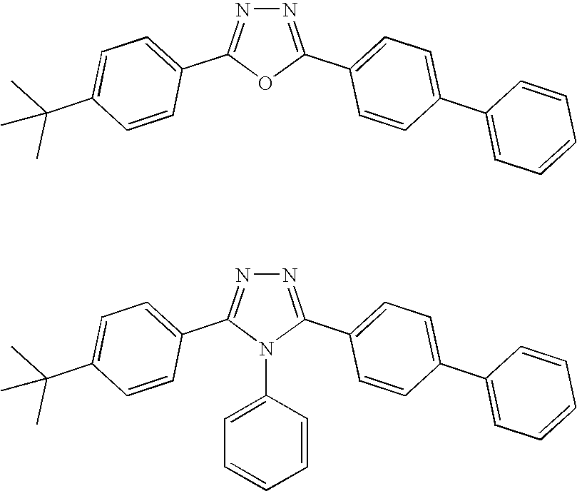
N1=C(C2=CC=C(C3=CC=CC=C3)C=C2)OC(C2=CC=C(C(C)(C)C)C=C2)=N1.N1=C(C2=CC=C(C3=CC=CC=C3)C=C2)N(C2=CC=CC=C2)C(C2=CC=C(C(C)(C)C)C=C2)=N1
